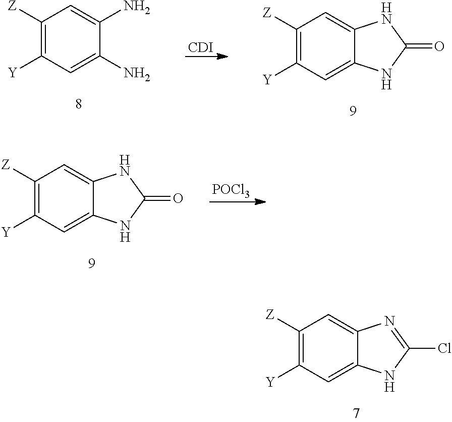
C1([Z])=C([Y])C=C2C(=C1)N=C(Cl)N2.C1([Z])=C([Y])C=C(N)C(N)=C1.C1([Z])=C([Y])C=C2C(=C1)NC(=O)N2.[CDI].C1([Z])=C([Y])C=C2C(=C1)NC(=O)N2.[POCl3]
